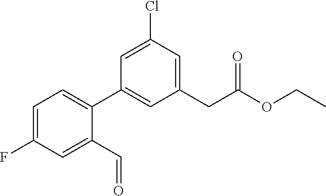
C1(C2=CC=C(F)C=C2C=O)=CC(CC(OCC)=O)=CC(Cl)=C1
